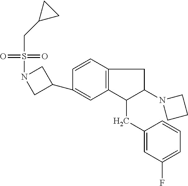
C1(C2=CC3=C(C=C2)CC(N2CCC2)C3CC2=CC(F)=CC=C2)CN(S(=O)(=O)CC2CC2)C1
